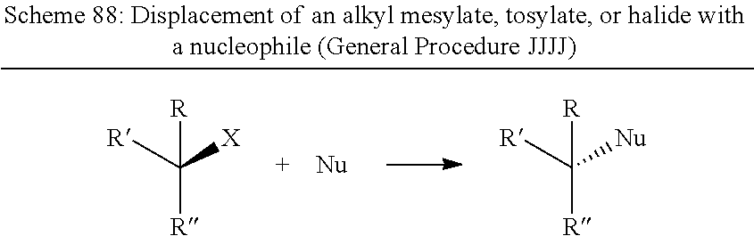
[R]C([X])([R])[R].[R]C([Nu])([R])[R]
